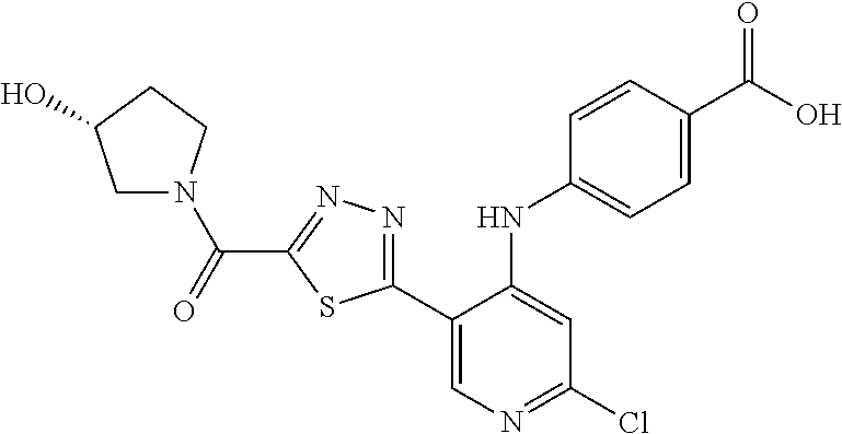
C(C1=NN=C(C2=CN=C(Cl)C=C2NC2=CC=C(C(O)=O)C=C2)S1)(=O)N1CC(O)CC1
